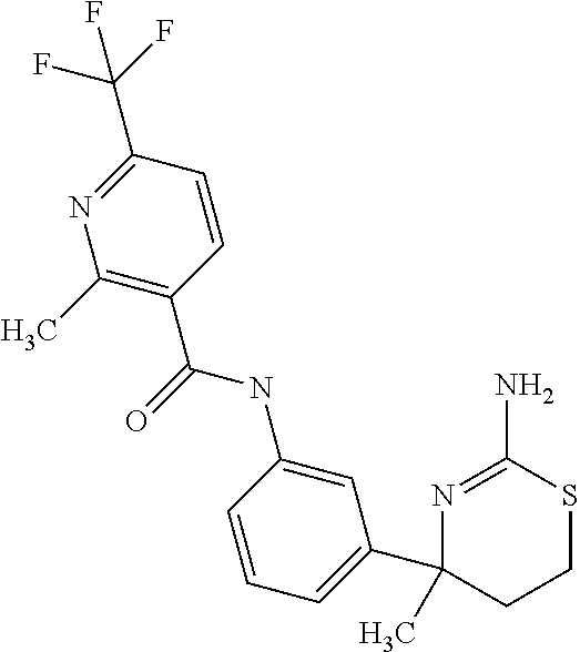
C1=C(NC(=O)C2=C(C)N=C(C(F)(F)F)C=C2)C=CC=C1C1(C)CCSC(N)=N1
